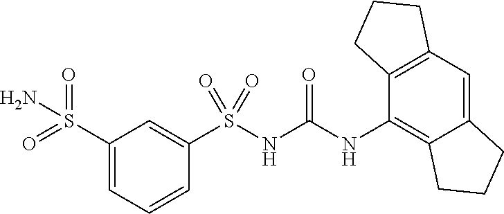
S(NC(NC1=C2C(=CC3=C1CCC3)CCC2)=O)(=O)(=O)C1=CC(S(=O)(=O)N)=CC=C1
